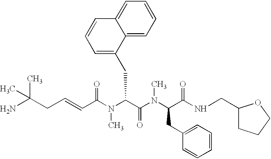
C(C(N(C(C(N(C(C(NCC1CCCO1)=O)CC1=CC=CC=C1)C)=O)CC1=CC=CC2=CC=CC=C12)C)=O)=CCC(N)(C)C
